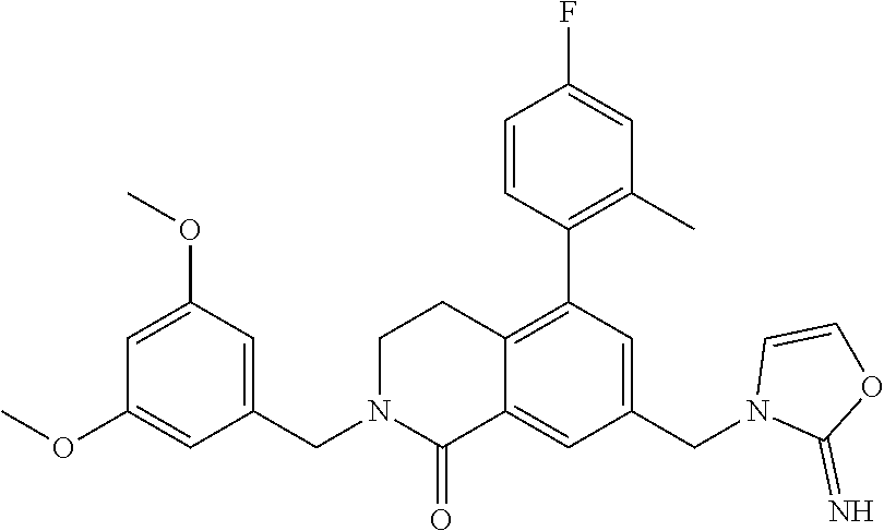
C1(CN2C(=O)C3=CC(CN4C(=N)OC=C4)=CC(C4=C(C)C=C(F)C=C4)=C3CC2)=CC(OC)=CC(OC)=C1
